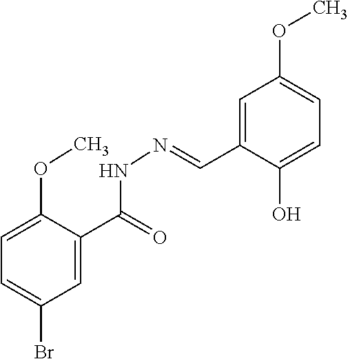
C1=C(C=NNC(C2=CC(Br)=CC=C2OC)=O)C(O)=CC=C1OC
